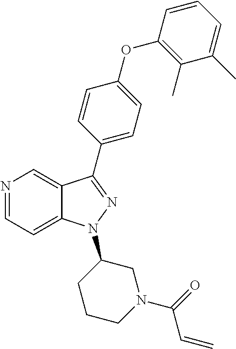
N1=CC=C2C(=C1)C(C1=CC=C(OC3=C(C)C(C)=CC=C3)C=C1)=NN2C1CCCN(C(=O)C=C)C1
